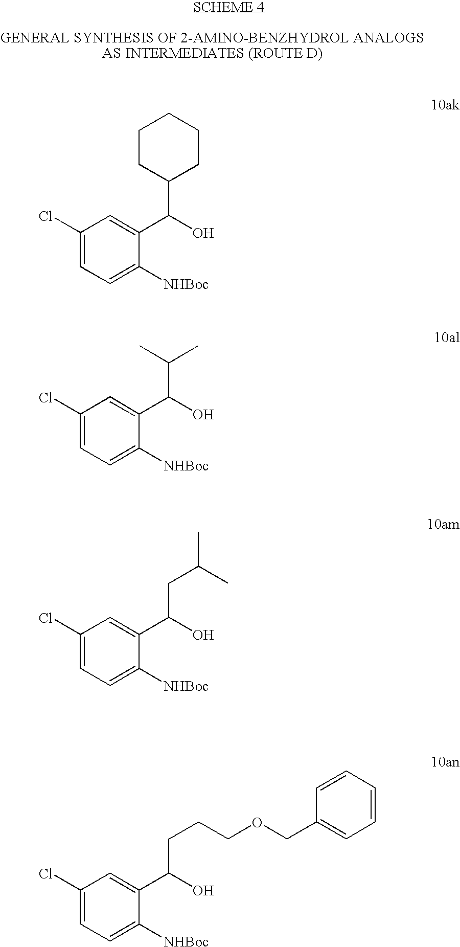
C1(Cl)=CC=C([NHBoc])C(C(O)C2CCCCC2)=C1.C1(Cl)=CC=C([NHBoc])C(C(O)C(C)C)=C1.C1(Cl)=CC=C([NHBoc])C(C(O)CC(C)C)=C1.C1(Cl)=CC=C([NHBoc])C(C(O)CCCOCC2=CC=CC=C2)=C1
